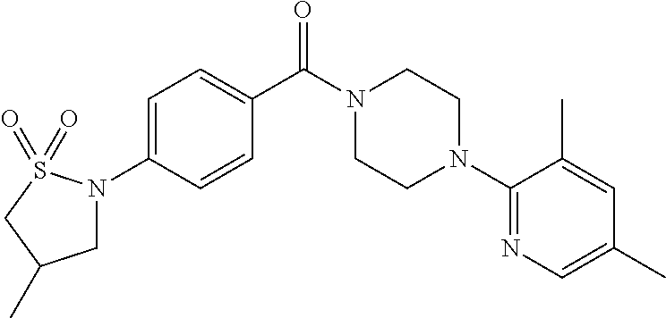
C1=C(N2CC(C)CS2(=O)=O)C=CC(C(N2CCN(C3=NC=C(C)C=C3C)CC2)=O)=C1
